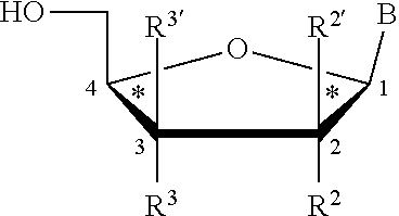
C1([R3])([R3])C(CO)OC(B)C1([R2])[R2]
